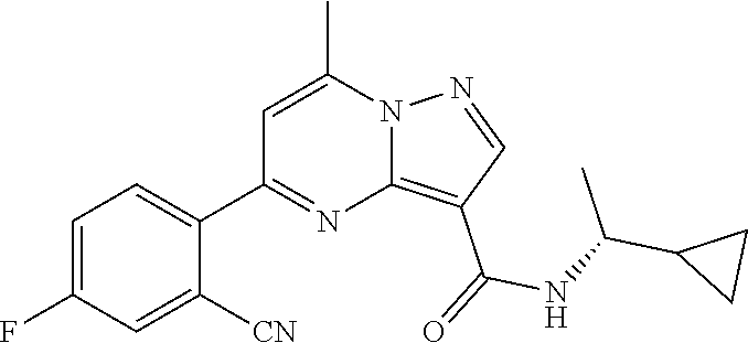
C12=C(C(=O)NC(C3CC3)C)C=NN1C(C)=CC(C1=CC=C(F)C=C1[CN])=N2
